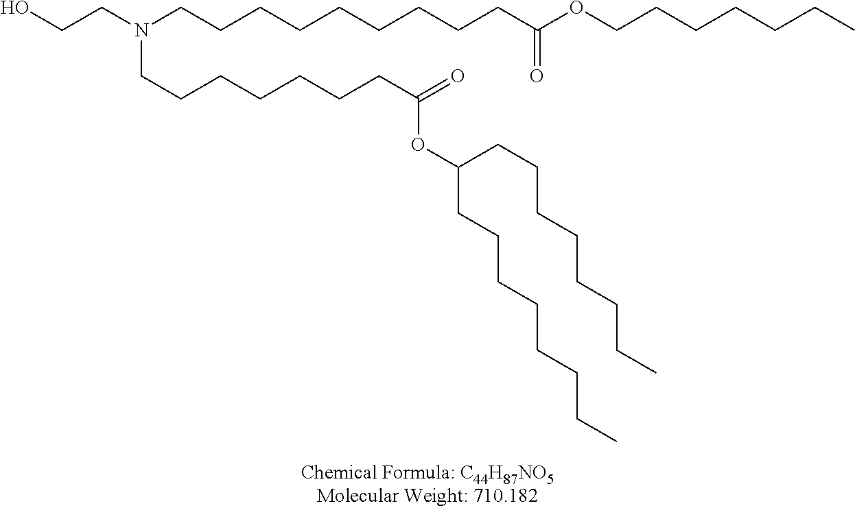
OCCN(CCCCCCCCCC(OCCCCCCC)=O)CCCCCCCC(=O)OC(CCCCCCCC)CCCCCCCC
